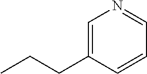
C1=C(CCC)C=CC=N1
